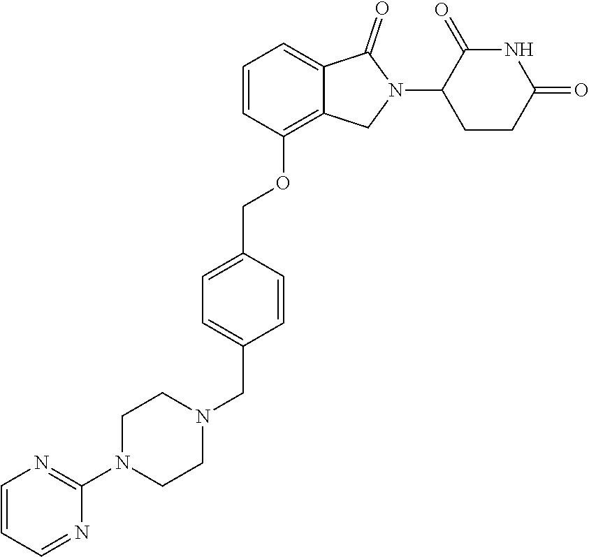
C1=CC(OCC2=CC=C(CN3CCN(C4=NC=CC=N4)CC3)C=C2)=C2C(=C1)C(=O)N(C1C(=O)NC(=O)CC1)C2
